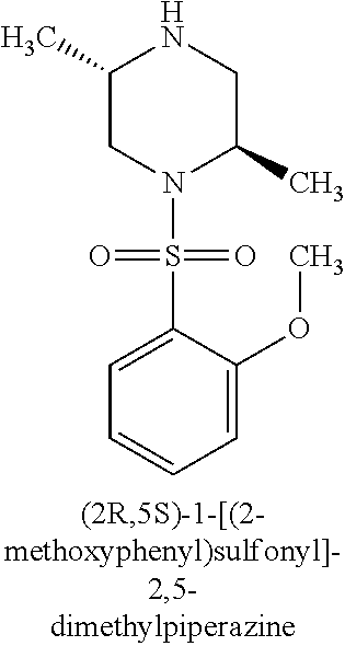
C1(C)CN(S(=O)(=O)C2=CC=CC=C2OC)C(C)CN1
